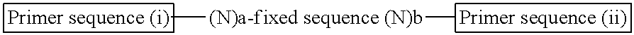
[Primer sequence (i)][(N)a-fixed sequence (N)b][Primer sequence (ii)]
